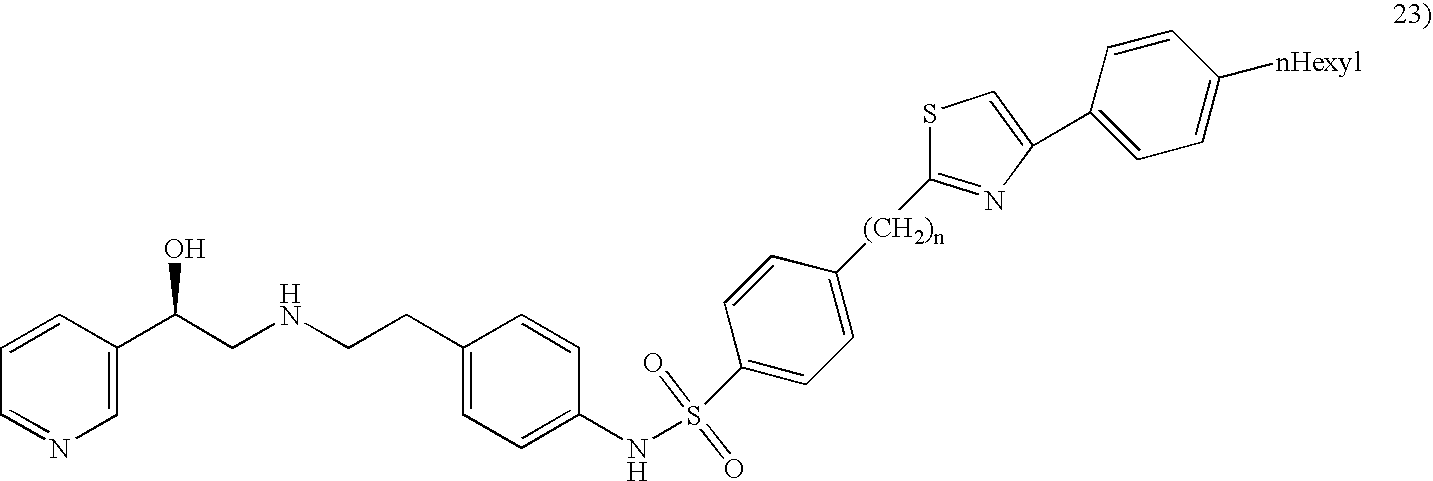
C1=CC(C(CNCCC2=CC=C(NS(C3=CC=C([(CH2)n]C4=NC(C5=CC=C([nHexyl])C=C5)=CS4)C=C3)(=O)=O)C=C2)O)=CN=C1
